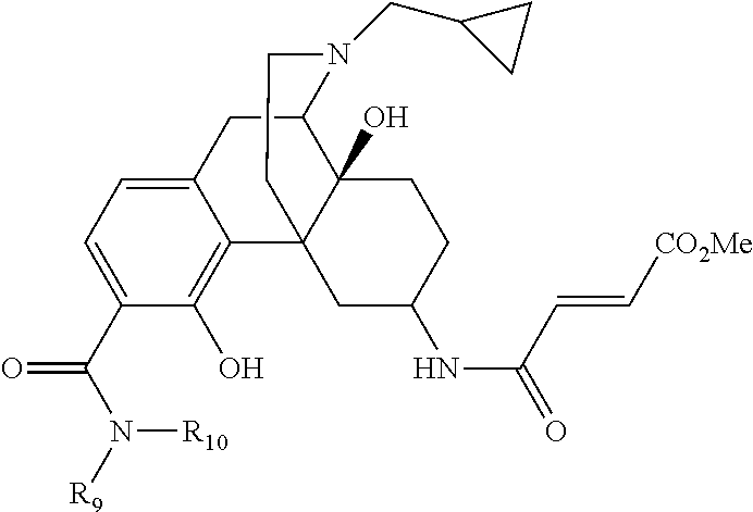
C12=CC=C(C(N([R10])[R9])=O)C(O)=C1C13C(O)(C(C2)N(CC2CC2)CC1)CCC(NC(=O)C=C[CO2Me])C3
